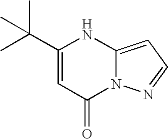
C12=CC=NN1C(=O)C=C(C(C)(C)C)N2
